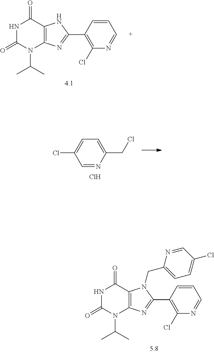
N1C(=O)N(C(C)C)C2=C(C1=O)N(CC1=CC=C(Cl)C=N1)C(C1=C(Cl)N=CC=C1)=N2.N1C(=O)N(C(C)C)C2=C(C1=O)NC(C1=C(Cl)N=CC=C1)=N2.C1(CCl)=CC=C(Cl)C=N1.Cl
